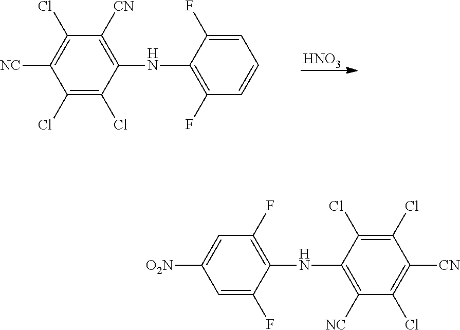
[HNO3].C1(Cl)=C(Cl)C(NC2=C(F)C=CC=C2F)=C([CN])C(Cl)=C1[NC].C1=C(F)C(NC2=C([NC])C(Cl)=C([CN])C(Cl)=C2Cl)=C(F)C=C1[O2N]
